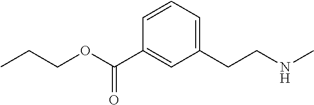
C1(CCNC)=CC=CC(C(OCCC)=O)=C1
